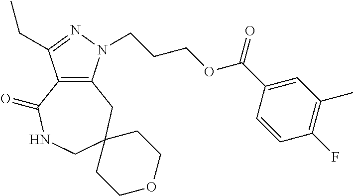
C12=C(N(CCCOC(C3=CC(C)=C(F)C=C3)=O)N=C1CC)CC1(CNC2=O)CCOCC1
